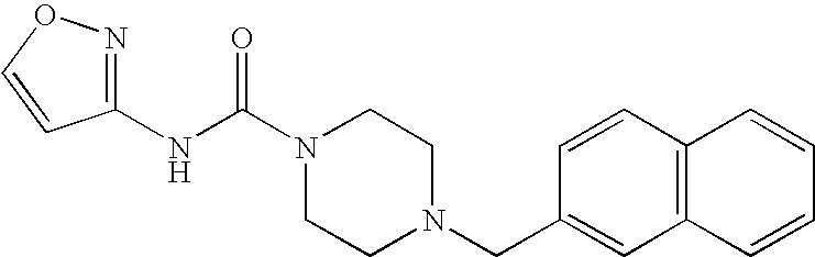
N(C(N1CCN(CC2=CC3=C(C=C2)C=CC=C3)CC1)=O)C1=NOC=C1
